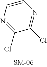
C1=CN=C(Cl)C(Cl)=N1
